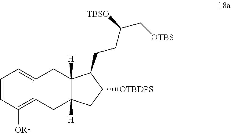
C1=CC([OR1])=C2C(=C1)CC1([H])C([H])(C2)CC([OTBDPS])C1CCC(C[OTBS])[TBSO]
